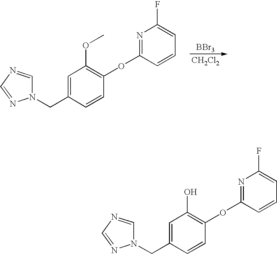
[BBr3].[CH2Cl2].C1=C(CN2C=NC=N2)C=CC(OC2=NC(F)=CC=C2)=C1OC.C1=C(CN2C=NC=N2)C=CC(OC2=NC(F)=CC=C2)=C1O
